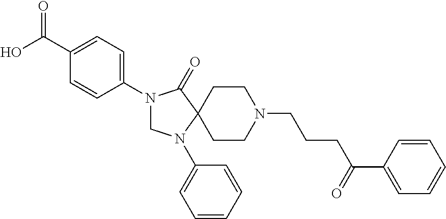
N1(C2=CC=C(C(O)=O)C=C2)CN(C2=CC=CC=C2)C2(C1=O)CCN(CCCC(C1=CC=CC=C1)=O)CC2
